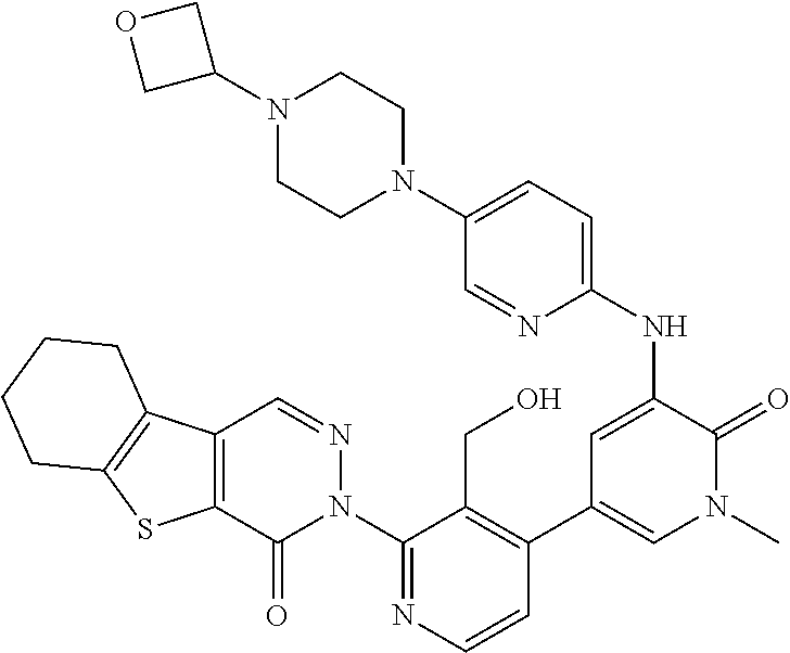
C1(N2N=CC3=C(C2=O)SC2=C3CCCC2)=NC=CC(C2=CN(C)C(=O)C(NC3=CC=C(N4CCN(C5COC5)CC4)C=N3)=C2)=C1CO
